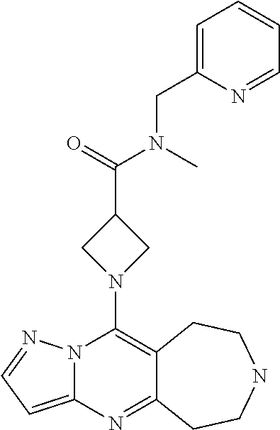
N12C(=CC=N1)N=C1C(=C2N2CC(C(=O)N(C)CC3=CC=CC=N3)C2)CCNCC1
